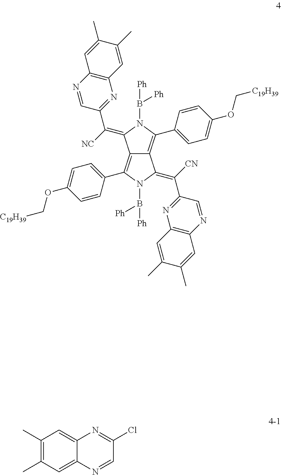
C12=C(C3=CC=C(OC[C19H39])C=C3)N(B([Ph])[Ph])C(=C([CN])C3=NC4=C(N=C3)C=C(C)C(C)=C4)C1=C(C1=CC=C(OC[C19H39])C=C1)N(B([Ph])[Ph])C2=C([NC])C1=NC2=C(N=C1)C=C(C)C(C)=C2.C1(C)=C(C)C=C2C(=C1)N=C(Cl)C=N2
